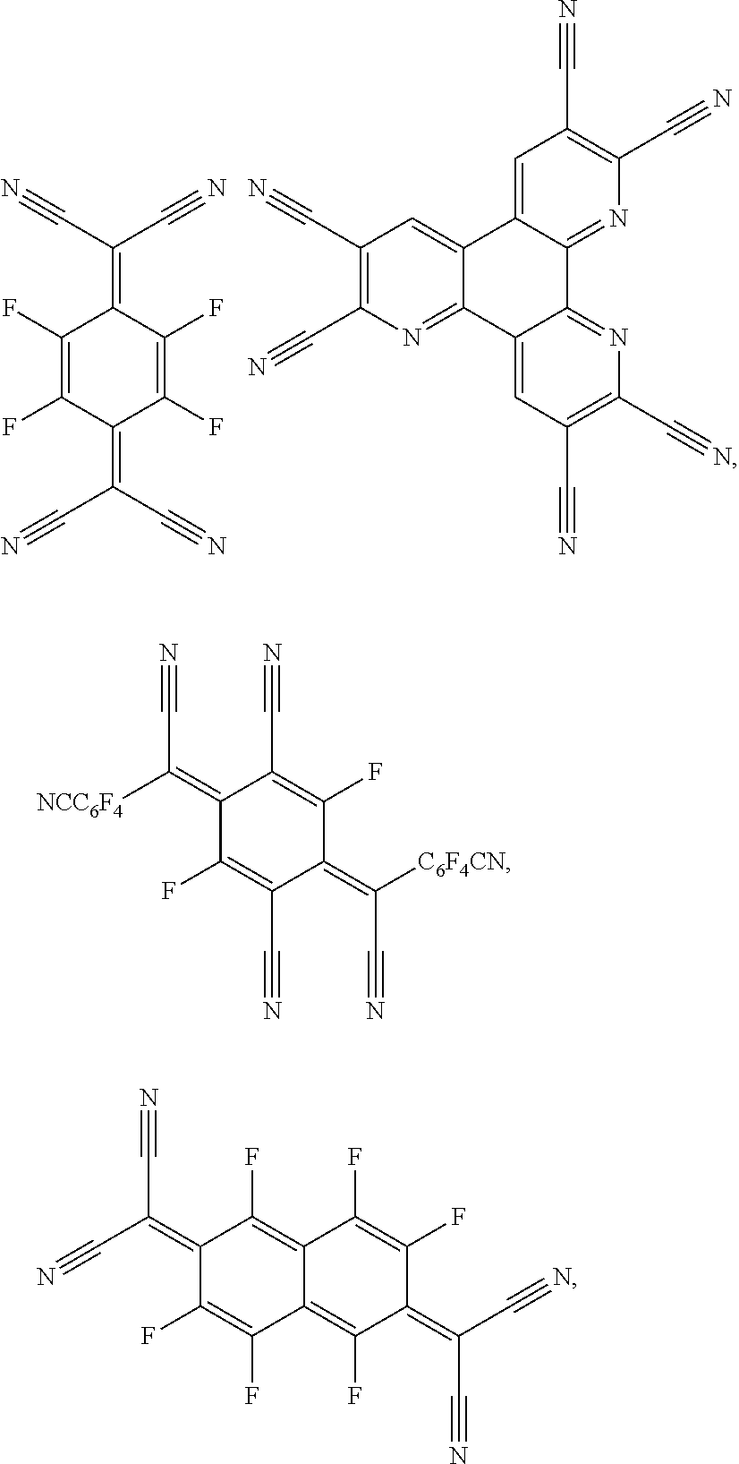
C1(C#N)=C(C#N)N=C2C(=C1)C1=CC(C#N)=C(C#N)N=C1C1=NC(C#N)=C(C#N)C=C21.C1(F)=C(F)C(=C(C#N)C#N)C(F)=C(F)C1=C(C#N)C#N.C1(=C([NCC6F4])C#N)C(F)=C(C#N)C(=C([C6F4CN])C#N)C(F)=C1C#N.C1(=C(C#N)C#N)C(F)=C(F)C2=C(F)C(=C(C#N)C#N)C(F)=C(F)C2=C1F
